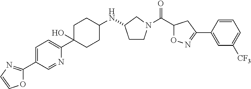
C(C1ON=C(C2=CC([CF3])=CC=C2)C1)(=O)N1CCC(NC2CCC(C3=CC=C(C4=NC=CO4)C=N3)(O)CC2)C1
